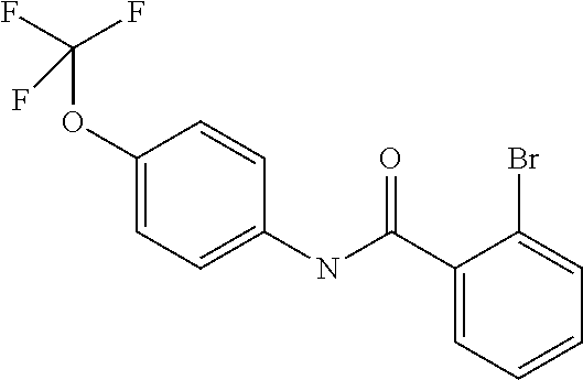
C1=C(OC(F)(F)F)C=CC(NC(C2=CC=CC=C2Br)=O)=C1
